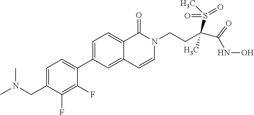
C1=C(CN(C)C)C(F)=C(F)C(C2=CC=C3C(=C2)C=CN(CCC(S(C)(=O)=O)(C)C(NO)=O)C3=O)=C1
